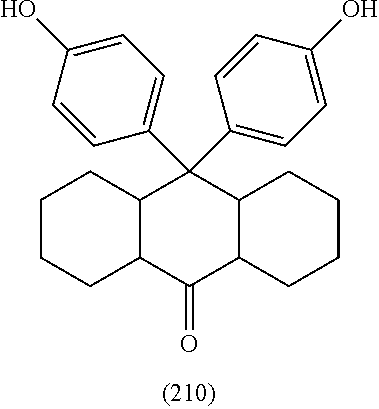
C12C(C(=O)C3C(C1(C1=CC=C(O)C=C1)C1=CC=C(O)C=C1)CCCC3)CCCC2
